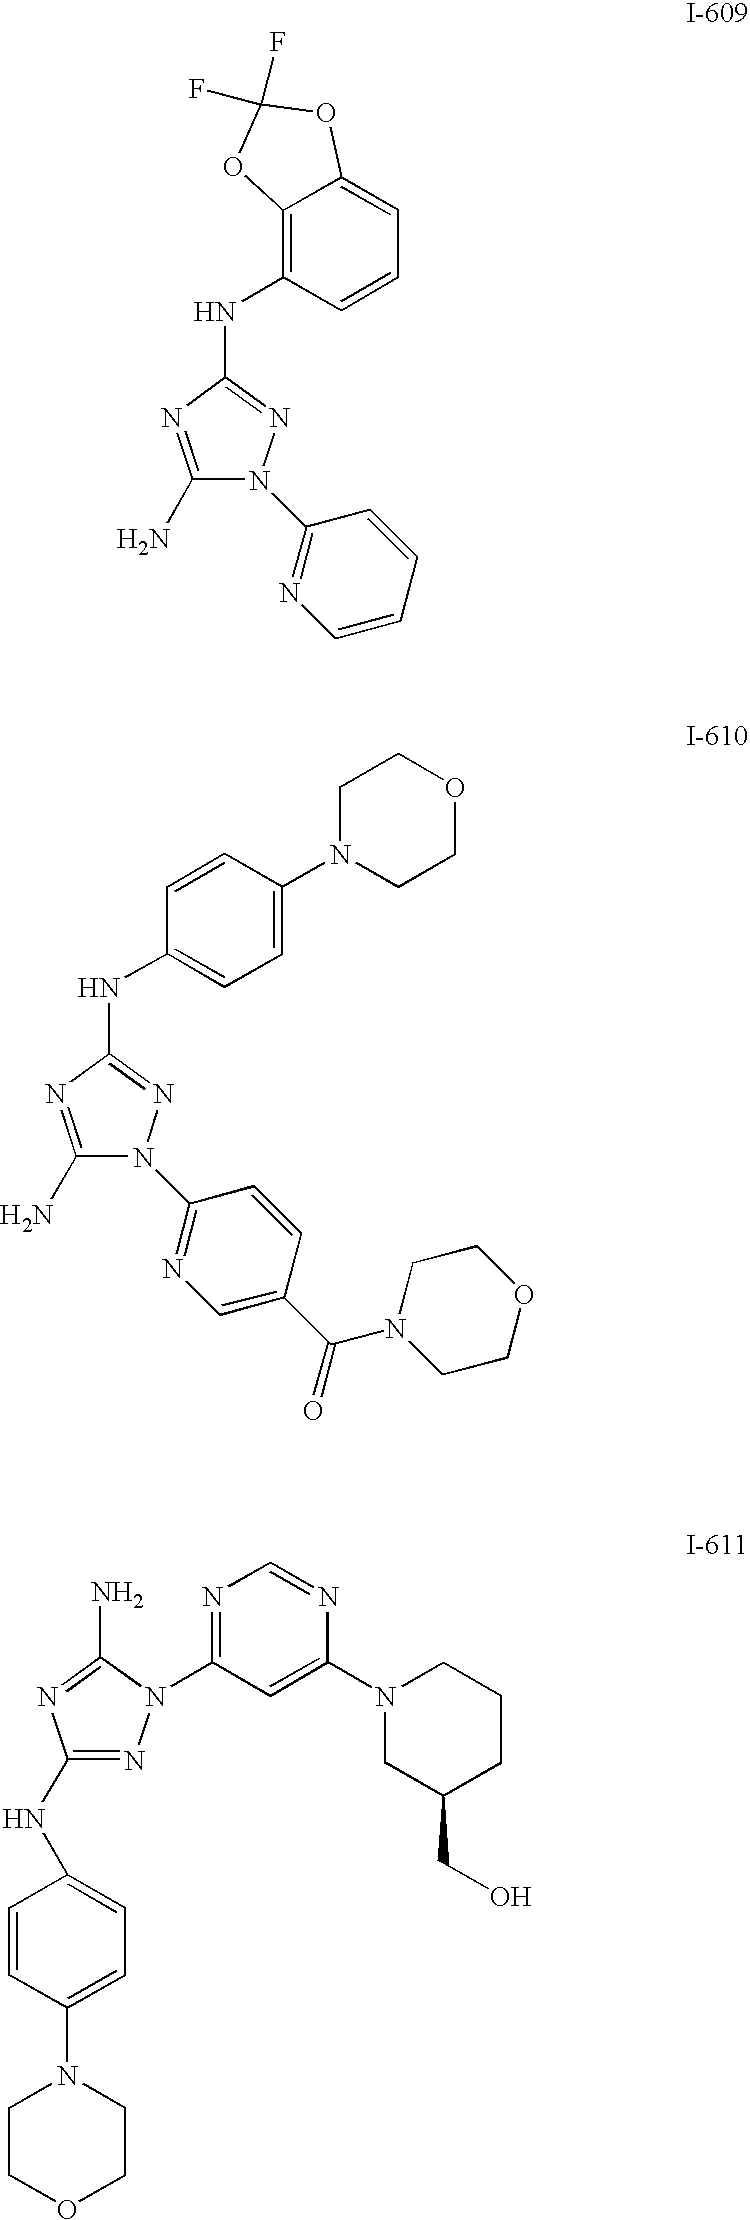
C1(N)=NC(NC2=C3C(=CC=C2)OC(F)(F)O3)=NN1C1=NC=CC=C1.C1(N)=NC(NC2=CC=C(N3CCOCC3)C=C2)=NN1C1=NC=C(C(N2CCOCC2)=O)C=C1.C1(NC2=CC=C(N3CCOCC3)C=C2)=NN(C2=NC=NC(N3CC(CO)CCC3)=C2)C(N)=N1
